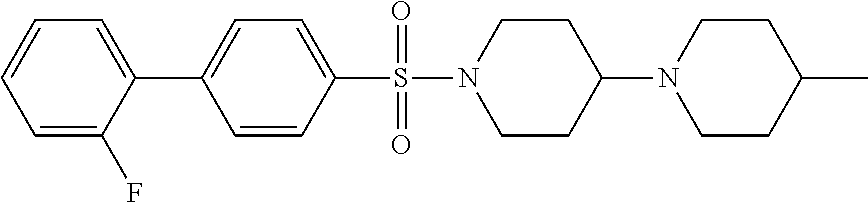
C1=C(C2=CC=CC=C2F)C=CC(S(N2CCC(N3CCC(C)CC3)CC2)(=O)=O)=C1
